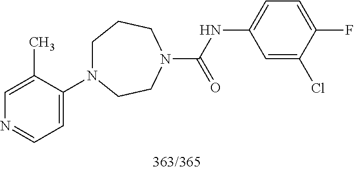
C1=C(C)C(N2CCCN(C(=O)NC3=CC=C(F)C(Cl)=C3)CC2)=CC=N1
